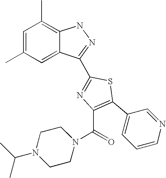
C1=C(C)C=C2C(=C1C)NN=C2C1=NC(C(N2CCN(C(C)C)CC2)=O)=C(C2=CC=CN=C2)S1
